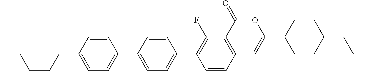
C12=C(C(=O)OC(C3CCC(CCC)CC3)=C1)C(F)=C(C1=CC=C(C3=CC=C(CCCCC)C=C3)C=C1)C=C2
